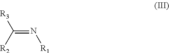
C(=N[R1])([R2])[R3]
